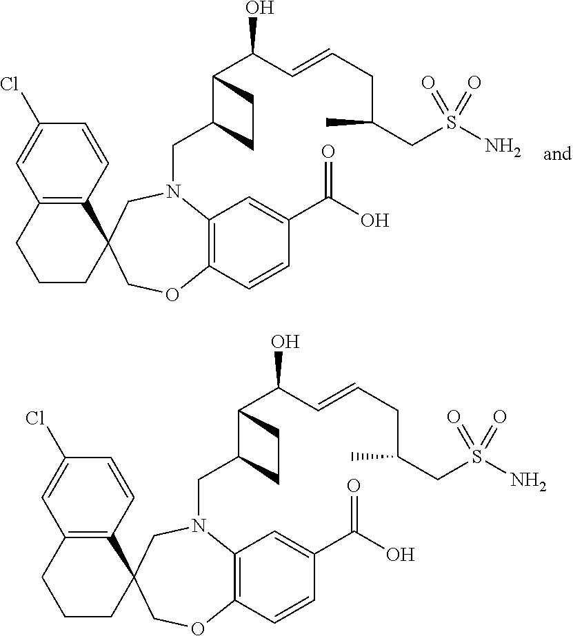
C12=C(C=CC(Cl)=C1)C1(CCC2)COC2=C(N(CC3C(C(C=CCC(C)CS(N)(=O)=O)O)CC3)C1)C=C(C(=O)O)C=C2.C12=C(C=CC(Cl)=C1)C1(CCC2)COC2=C(N(CC3C(C(C=CCC(C)CS(N)(=O)=O)O)CC3)C1)C=C(C(=O)O)C=C2
